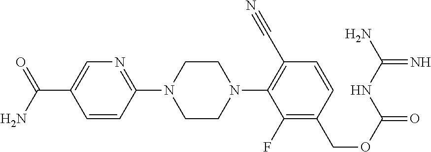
N1=C(N2CCN(C3=C(C#N)C=CC(COC(=O)NC(N)=N)=C3F)CC2)C=CC(C(N)=O)=C1
